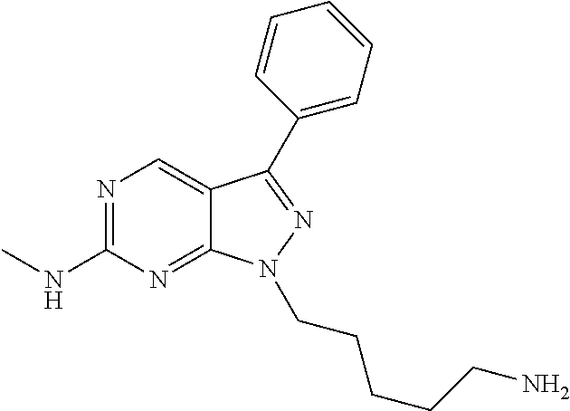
N1=C(NC)N=C2C(=C1)C(C1=CC=CC=C1)=NN2CCCCCN
